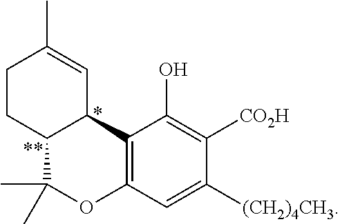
C12=C(C(O)=C([CO2H])C([(CH2)4CH3])=C1)C1C(C(C)(C)O2)CCC(C)=C1
